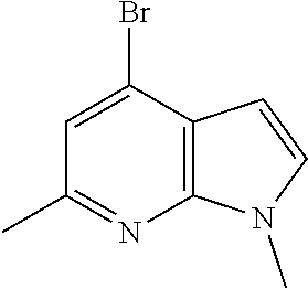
C1(Br)=CC(C)=NC2=C1C=CN2C
